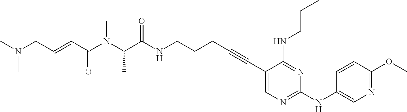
C1(C#CCCCNC(C(N(C(C=CCN(C)C)=O)C)C)=O)=CN=C(NC2=CN=C(OC)C=C2)N=C1NCCC
